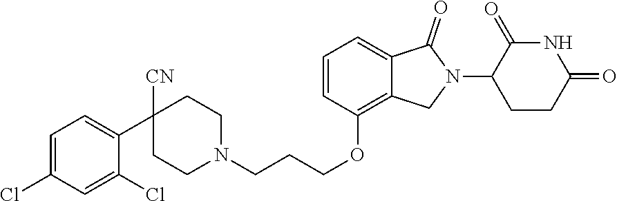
N1C(=O)C(N2C(=O)C3=CC=CC(OCCCN4CCC(C5=CC=C(Cl)C=C5Cl)([CN])CC4)=C3C2)CCC1=O
